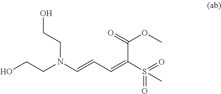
OCCN(C=CC=C(S(=O)(C)=O)C(=O)OC)CCO
